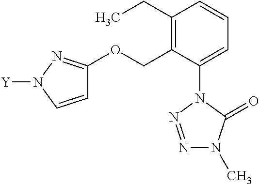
C1(CC)=C(COC2=NN([Y])C=C2)C(N2N=NN(C)C2=O)=CC=C1
